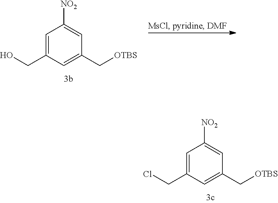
C1=C(CCl)C=C(C[OTBS])C=C1[NO2].C1=C(CO)C=C(C[OTBS])C=C1[NO2]
